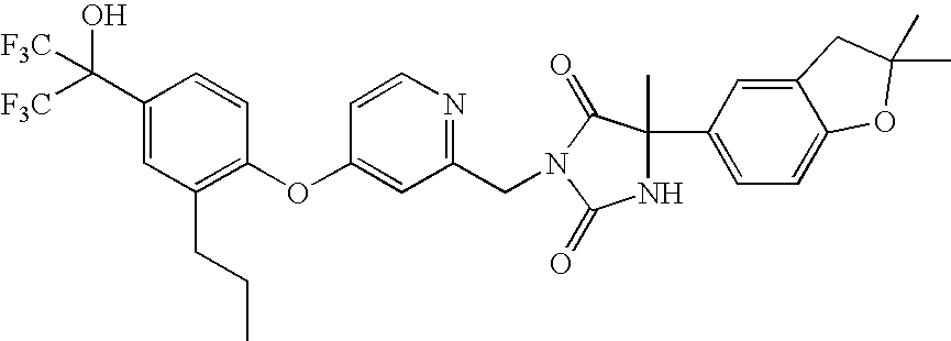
C1(C([F3C])(O)[F3C])=CC(CCC)=C(OC2=CC(CN3C(=O)C(C4=CC=C5C(=C4)CC(C)(C)O5)(C)NC3=O)=NC=C2)C=C1
